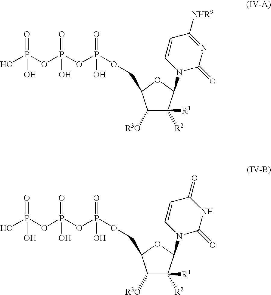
OP(OP(OP(OCC1C([R3O])C([R2])([R1])C(N2C(=O)N=C([NHR9])C=C2)O1)(=O)O)(=O)O)(=O)O.OP(OP(OP(OCC1C([R3O])C([R2])([R1])C(N2C(=O)NC(=O)C=C2)O1)(=O)O)(=O)O)(=O)O
